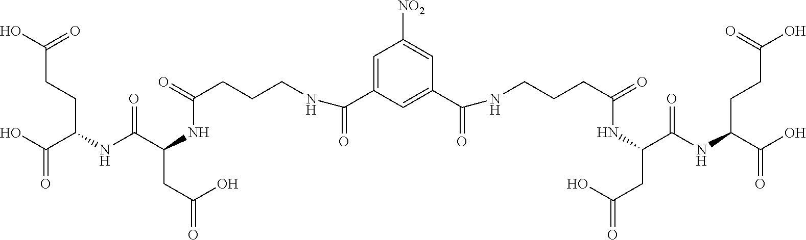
OC(C(NC(C(NC(CCCNC(C1=CC([NO2])=CC(C(NCCCC(NC(C(NC(C(O)=O)CCC(=O)O)=O)CC(=O)O)=O)=O)=C1)=O)=O)CC(=O)O)=O)CCC(=O)O)=O
